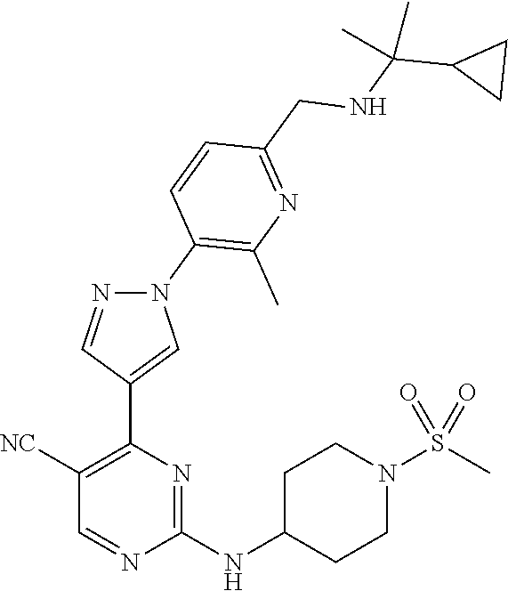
C1([NC])=C(C2=CN(C3=C(C)N=C(CNC(C4CC4)(C)C)C=C3)N=C2)N=C(NC2CCN(S(C)(=O)=O)CC2)N=C1
